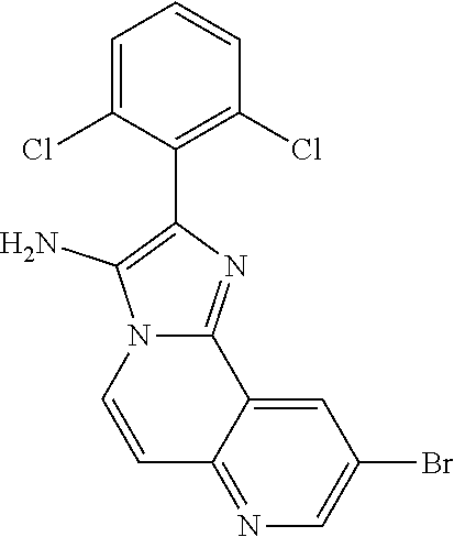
C1=C(Cl)C(C2=C(N)N3C(=N2)C2=CC(Br)=CN=C2C=C3)=C(Cl)C=C1
